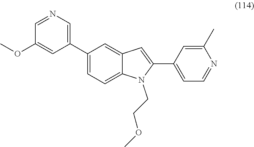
O(C)C1=CC(C2=CC=C3C(=C2)C=C(C2=CC=NC(C)=C2)N3CCOC)=CN=C1
